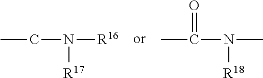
CCN([R17])[R16].CC(N([R18])C)=O
